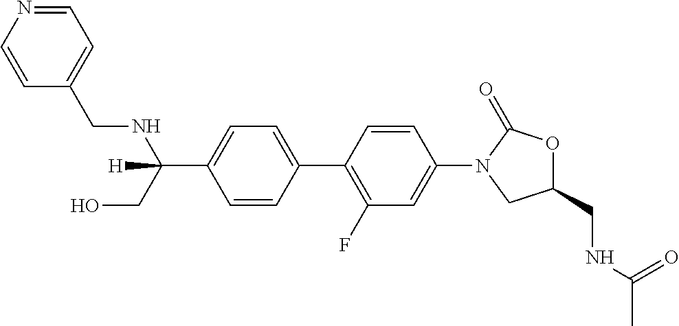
C1(CNC(=O)C)OC(=O)N(C2=CC(F)=C(C3=CC=C(C(CO)(NCC4=CC=NC=C4)[H])C=C3)C=C2)C1
